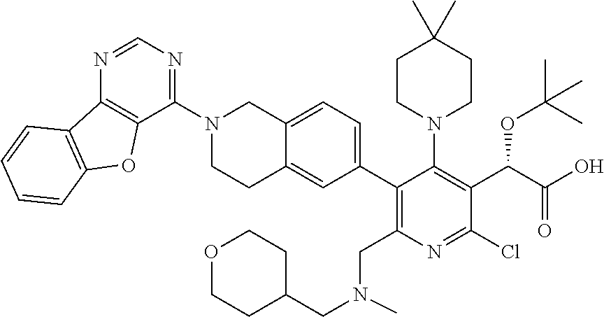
C1(N2CCC3=CC(C4=C(CN(CC5CCOCC5)C)N=C(Cl)C(C(C(O)=O)OC(C)(C)C)=C4N4CCC(C)(C)CC4)=CC=C3C2)=NC=NC2=C1OC1=C2C=CC=C1
